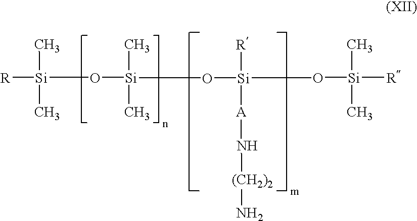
[R][Si](O[Si](C)(C)O[Si]([R])([A]N[(CH2)2]N)O[Si]([R])(C)C)(C)C
